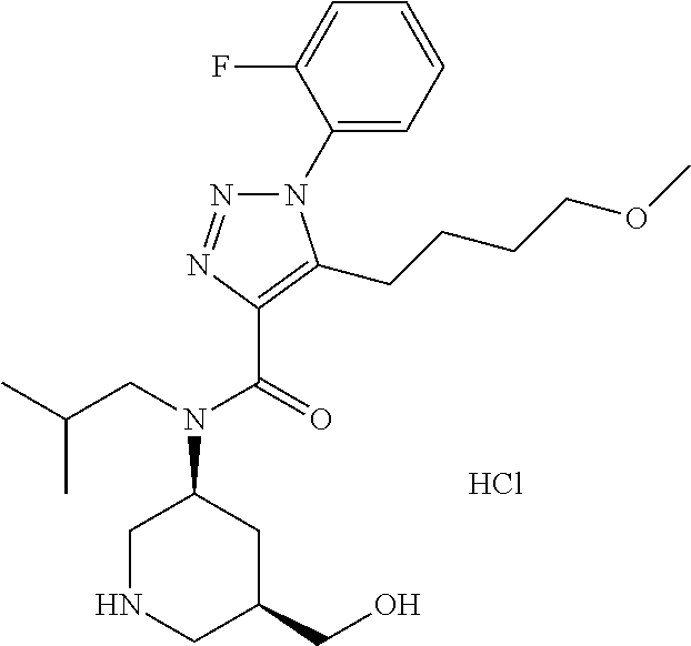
N1(C2=CC=CC=C2F)N=NC(C(=O)N(CC(C)C)C2CNCC(CO)C2)=C1CCCCOC.Cl
